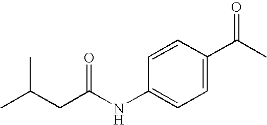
C1=CC(C(C)=O)=CC=C1NC(CC(C)C)=O
